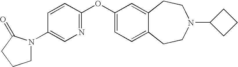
C1(OC2=NC=C(N3CCCC3=O)C=C2)=CC=C2C(=C1)CCN(C1CCC1)CC2
